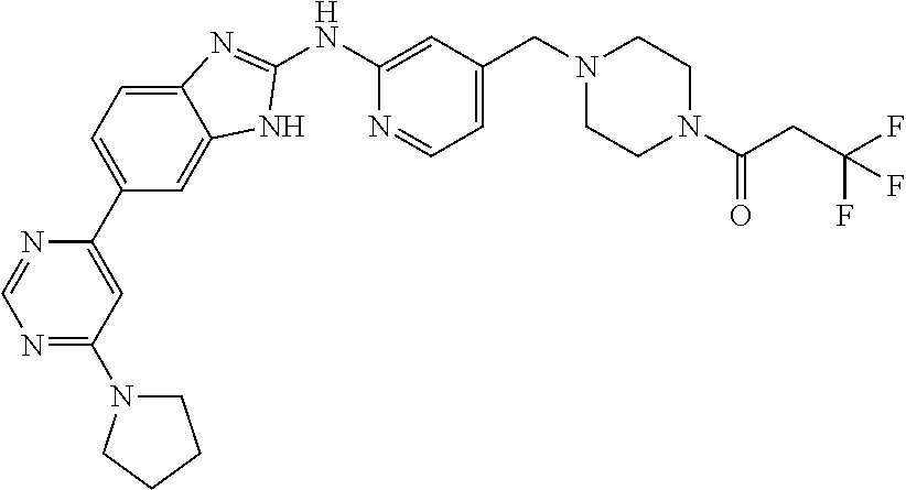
N1=C(N2CCCC2)C=C(C2=CC=C3C(=C2)NC(NC2=CC(CN4CCN(C(CC(F)(F)F)=O)CC4)=CC=N2)=N3)N=C1
